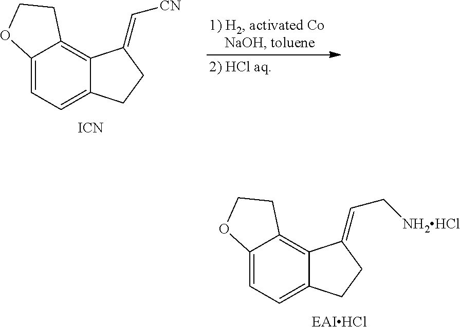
C12=CC=C3C(=C1CCO2)C(=CC[NH2HCl])CC3.[EAIHCl].C12=CC=C3C(=C1CCO2)C(=C[CN])CC3.[ICN]
